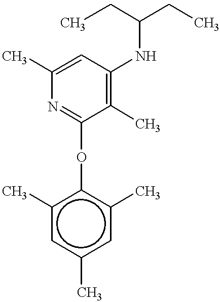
C1(C)=CC(NC(CC)CC)=C(C)C(Oc2c(C)cc(C)cc2C)=N1
